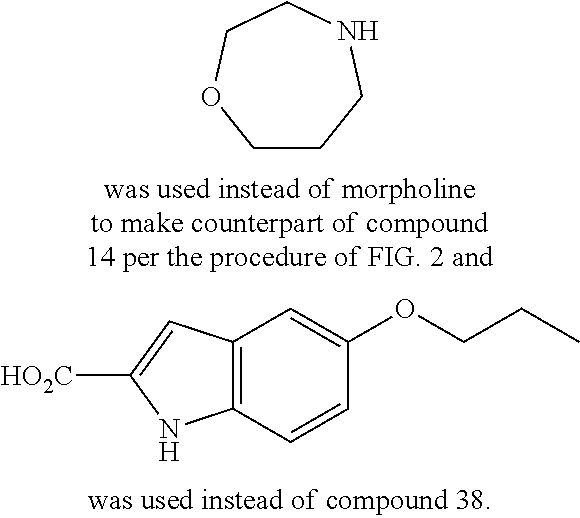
C1CCNCCO1.C12=C(C=CC(OCCC)=C1)NC([HO2C])=C2
